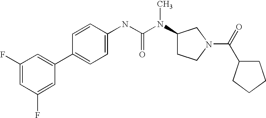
C1(F)=CC(F)=CC(C2=CC=C(NC(N(C3CCN(C(=O)C4CCCC4)C3)C)=O)C=C2)=C1
